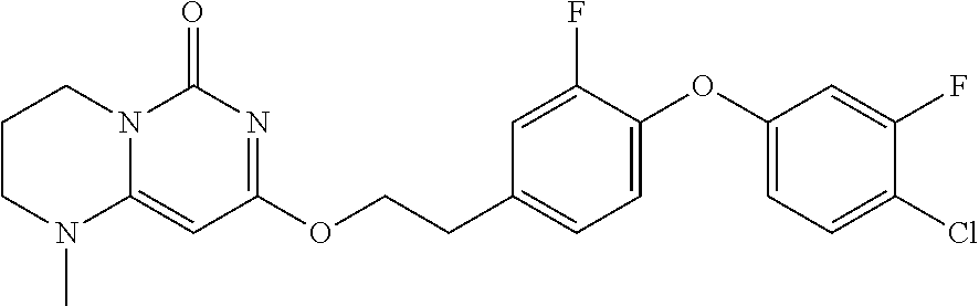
C1CN(C)C2=CC(OCCC3=CC=C(OC4=CC=C(Cl)C(F)=C4)C(F)=C3)=NC(=O)N2C1
